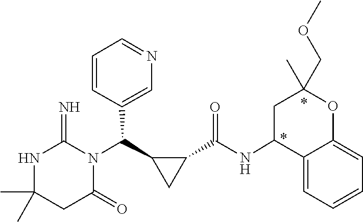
CC1(C)NC(=N)N(C(C2CC2C(NC2C3=CC=CC=C3OC(COC)(C)C2)=O)C2=CN=CC=C2)C(=O)C1
